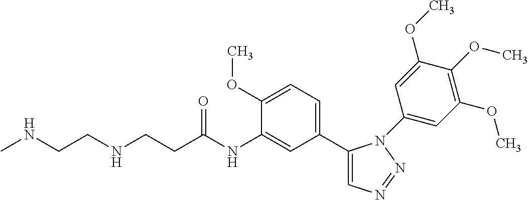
C1(C2=CC=C(OC)C(NC(CCNCCNC)=O)=C2)=CN=NN1C1=CC(OC)=C(OC)C(OC)=C1
